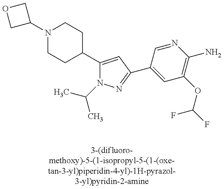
N1(C2COC2)CCC(C2=CC(C3=CC(OC(F)F)=C(N)N=C3)=NN2C(C)C)CC1
